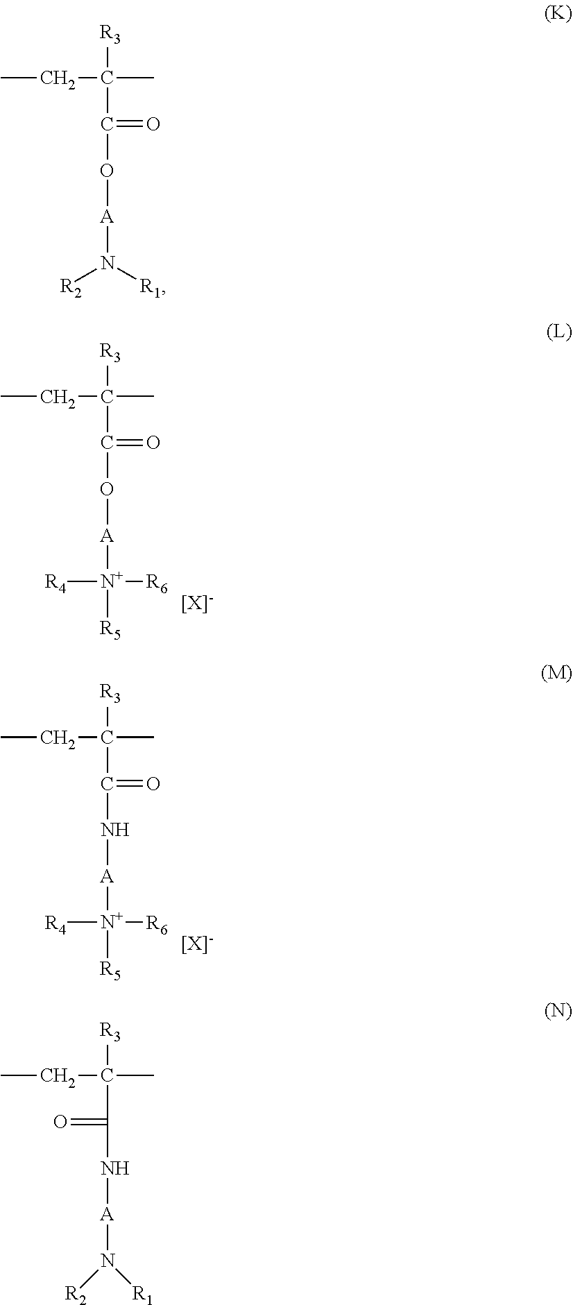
CCC(C)([R3])C(=O)O[A][N+]([R5])([R6])[R4].CCC(C)([R3])C(=O)N[A][N+]([R5])([R6])[R4].CCC(C)([R3])C(=O)O[A]N([R2])[R1].CCC(C)([R3])C(N[A]N([R2])[R1])=O
